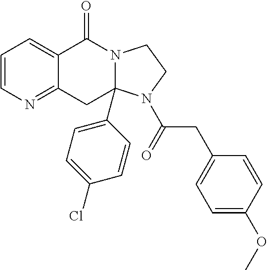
C1=CN=C2C(=C1)C(=O)N1C(C3=CC=C(Cl)C=C3)(C2)N(C(=O)CC2=CC=C(OC)C=C2)CC1
